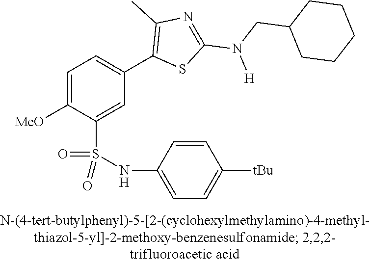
C1=C([OMe])C(S(NC2=CC=C([tBu])C=C2)(=O)=O)=CC(C2=C(C)N=C(N(CC3CCCCC3)[H])S2)=C1
